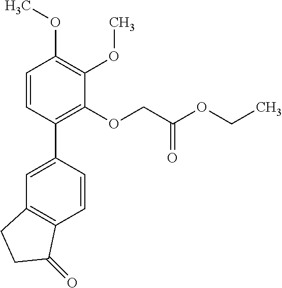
C1=C(C2=C(OCC(OCC)=O)C(OC)=C(OC)C=C2)C=CC2=C1CCC2=O
